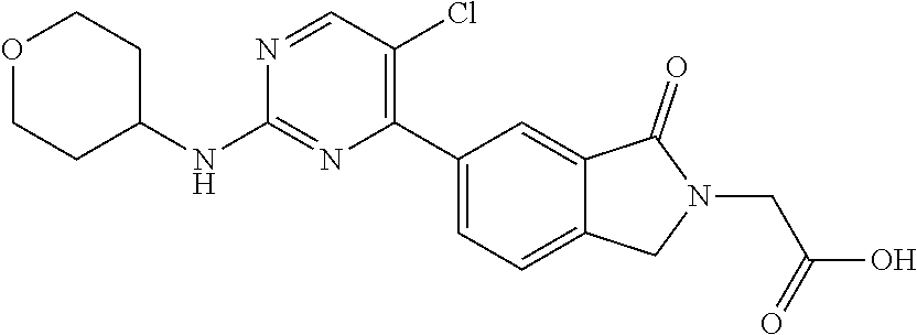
C1COCCC1NC1=NC(C2=CC=C3C(=C2)C(=O)N(CC(=O)O)C3)=C(Cl)C=N1
